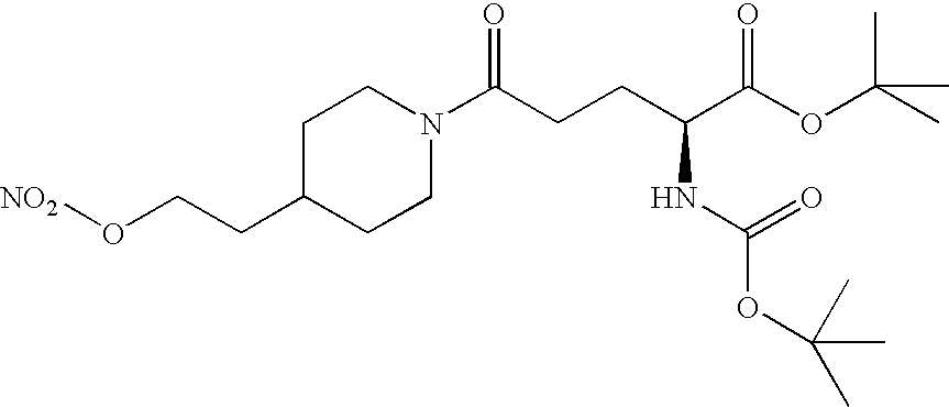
[NO2]OCCC1CCN(C(CCC(C(OC(C)(C)C)=O)NC(OC(C)(C)C)=O)=O)CC1
